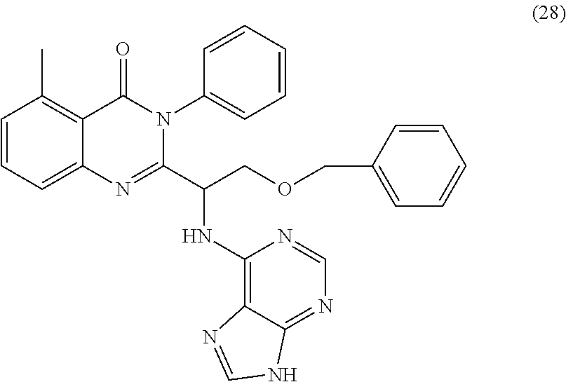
C1=CC=C2C(=C1C)C(=O)N(C1=CC=CC=C1)C(C(NC1=C3C(=NC=N1)NC=N3)COCC1=CC=CC=C1)=N2
